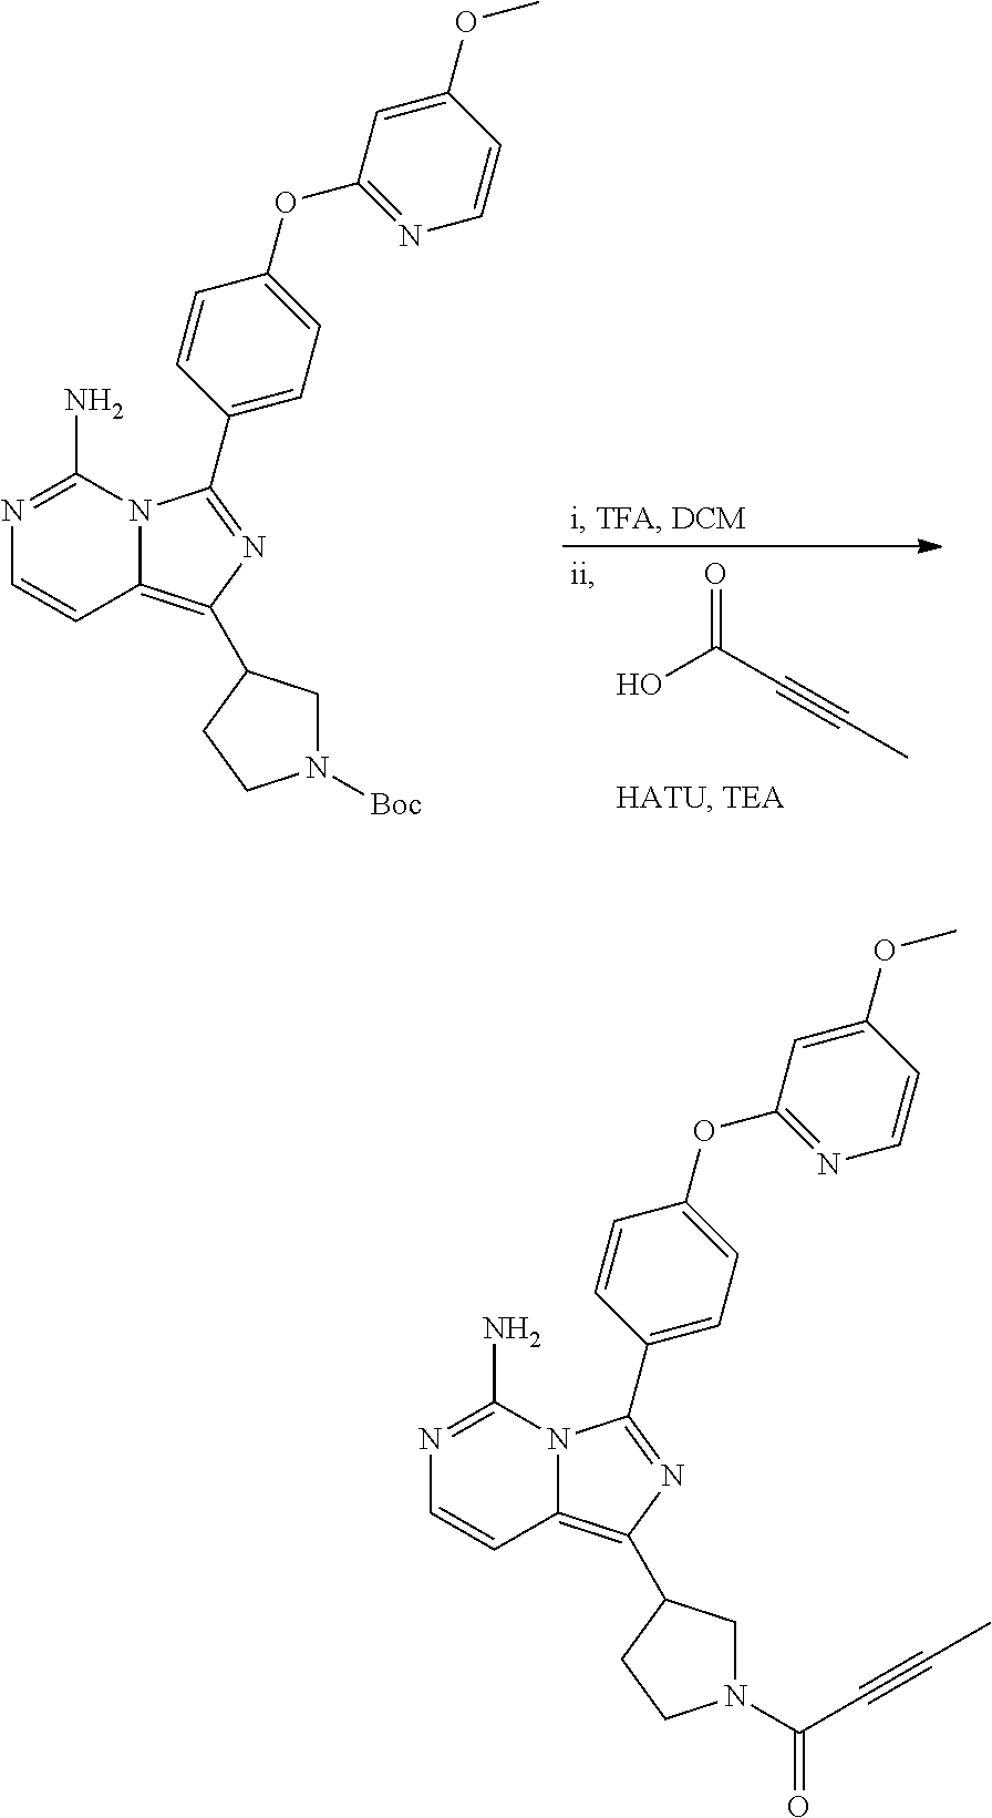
OC(C#CC)=O.N1=C(N)N2C(=C(C3CN([Boc])CC3)N=C2C2=CC=C(OC3=NC=CC(OC)=C3)C=C2)C=C1.N1=C(N)N2C(=C(C3CN(C(=O)C#CC)CC3)N=C2C2=CC=C(OC3=NC=CC(OC)=C3)C=C2)C=C1
